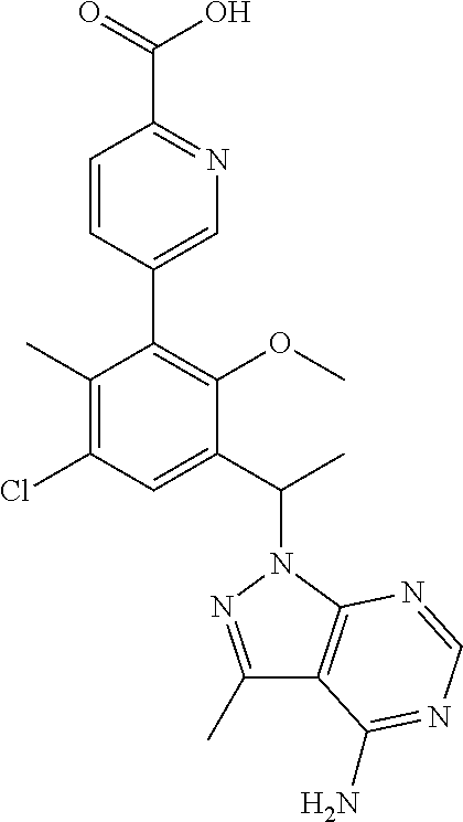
C1(C)=C(Cl)C=C(C(C)N2N=C(C)C3=C2N=CN=C3N)C(OC)=C1C1=CN=C(C(=O)O)C=C1
